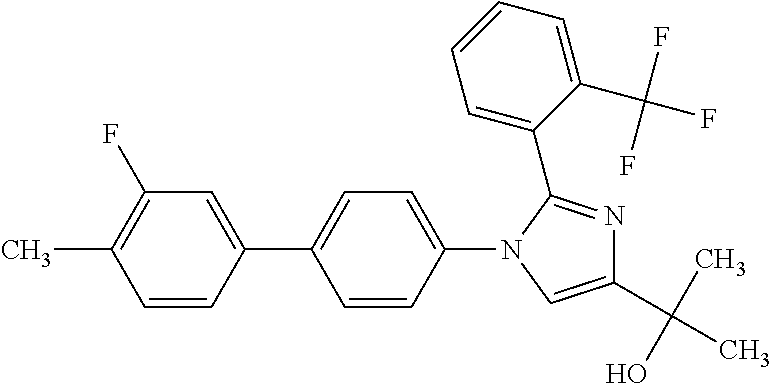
C1=CC(C2=CC=C(N3C(C4=CC=CC=C4C(F)(F)F)=NC(C(C)(O)C)=C3)C=C2)=CC(F)=C1C
